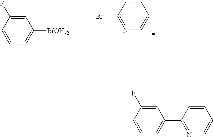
C1=CC(F)=CC([B(OH)2])=C1.N1=C(Br)C=CC=C1.C1=CC(F)=CC(C2=NC=CC=C2)=C1
